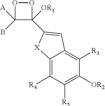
C1([A])(B)C([OR1])(C2=CC3=C([R3])C([OR2])=C([R5])C([R4])=C3[X]2)OO1
